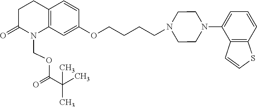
C1C(=O)N(COC(=O)C(C)(C)C)C2=C(C1)C=CC(OCCCCN1CCN(C3=CC=CC4=C3C=CS4)CC1)=C2
